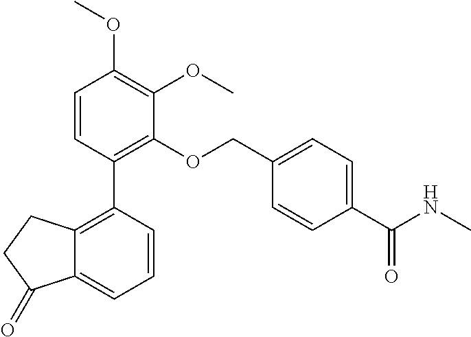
C1=CC(C2=C(OCC3=CC=C(C(NC)=O)C=C3)C(OC)=C(OC)C=C2)=C2C(=C1)C(=O)CC2
